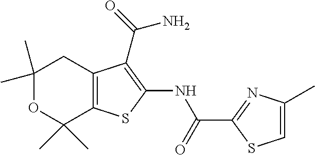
C1(C)(C)OC(C)(C)C2=C(C1)C(C(N)=O)=C(NC(=O)C1=NC(C)=CS1)S2
